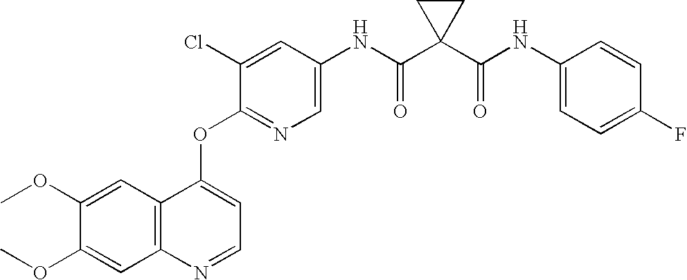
C12=C(C=C(OC)C(OC)=C1)C(OC1=NC=C(NC(C3(C(NC4=CC=C(F)C=C4)=O)CC3)=O)C=C1Cl)=CC=N2
